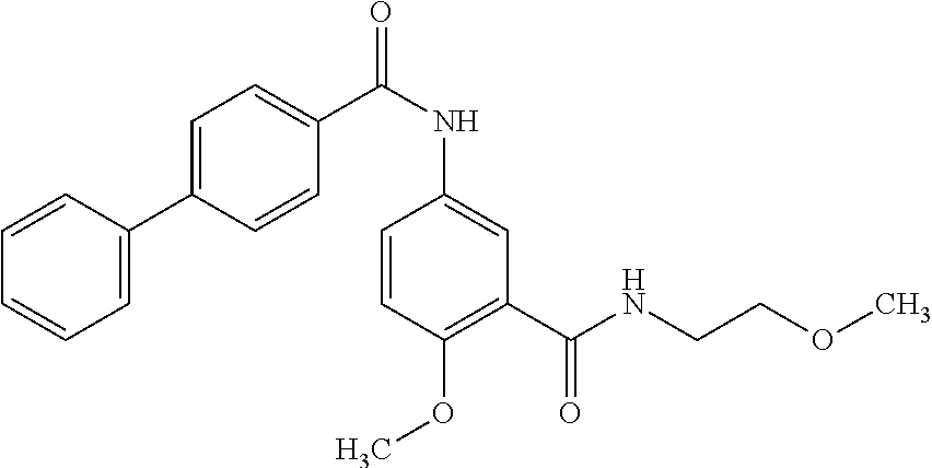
C1=CC=CC=C1C1=CC=C(C(NC2=CC(C(NCCOC)=O)=C(OC)C=C2)=O)C=C1
